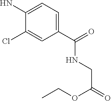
C1(C(=O)NCC(=O)OCC)=CC=C(N)C(Cl)=C1
